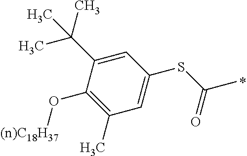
C1=C(C(C)(C)C)C(O[(n)C18H37])=C(C)C=C1SC(C)=O
